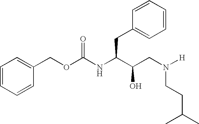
C1(COC(NC(C(CN([H])CCC(C)C)O)CC2=CC=CC=C2)=O)=CC=CC=C1
